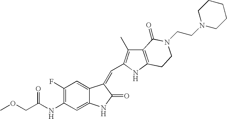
C1(F)=C(NC(=O)COC)C=C2C(=C1)C(=CC1=C(C)C3=C(N1)CCN(CCN1CCCCC1)C3=O)C(=O)N2
